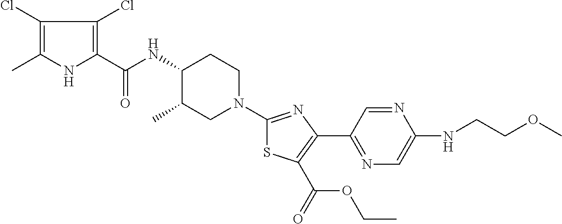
C1(Cl)=C(C)NC(C(NC2C(C)CN(C3=NC(C4=NC=C(NCCOC)N=C4)=C(C(=O)OCC)S3)CC2)=O)=C1Cl
